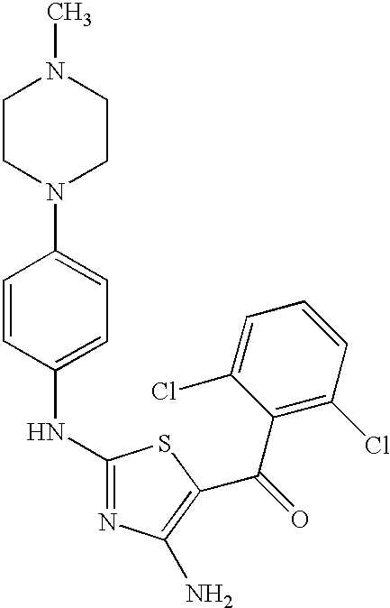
C1CN(C2=CC=C(NC3=NC(N)=C(C(=O)C4=C(Cl)C=CC=C4Cl)S3)C=C2)CCN1C
